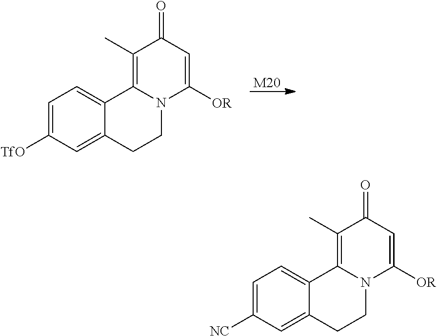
[M20].C1=C([TfO])C=C2C(=C1)C1=C(C)C(=O)C=C([OR])N1CC2.C1=C([NC])C=C2C(=C1)C1=C(C)C(=O)C=C([OR])N1CC2
